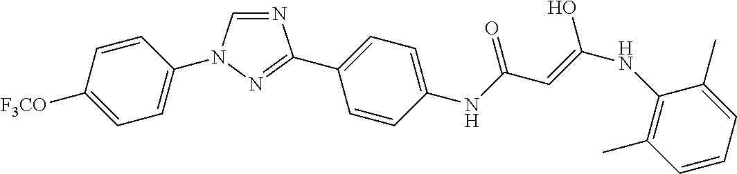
N1=CN(C2=CC=C([F3CO])C=C2)N=C1C1=CC=C(NC(C=C(O)NC2=C(C)C=CC=C2C)=O)C=C1
